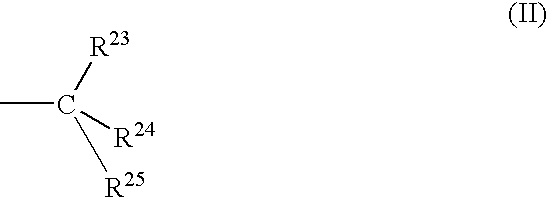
CC([R23])([R25])[R24]
